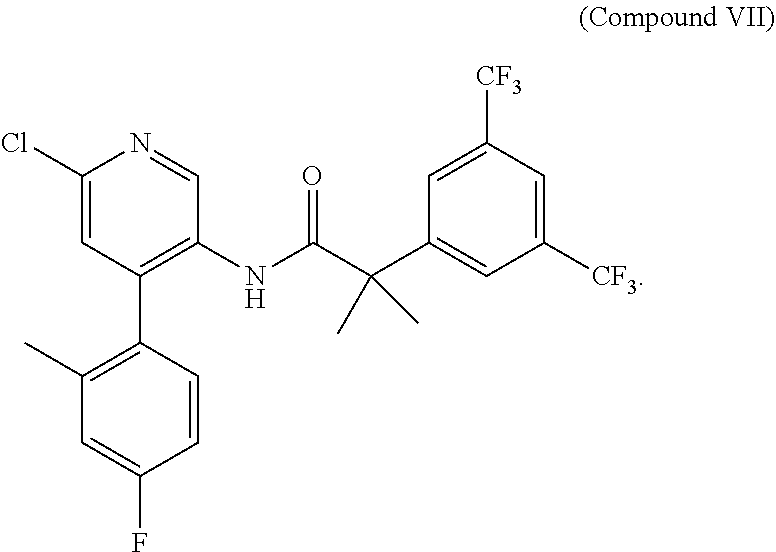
C1(Cl)=CC(C2=C(C)C=C(F)C=C2)=C(NC(C(C2=CC([CF3])=CC([CF3])=C2)(C)C)=O)C=N1
